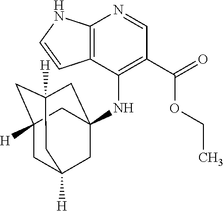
C12=C(C(NC34CC5([H])CC([H])(CC([H])(C3)C5)C4)=C(C(=O)OCC)C=N1)C=CN2
